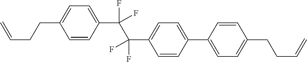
C1=CC(C(C(C2=CC=C(C3=CC=C(CCC=C)C=C3)C=C2)(F)F)(F)F)=CC=C1CCC=C
